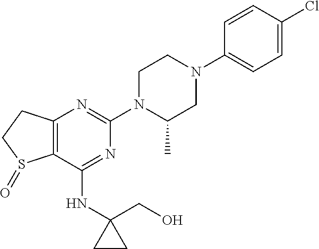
C12=C(C(NC3(CO)CC3)=NC(N3C(C)CN(C4=CC=C(Cl)C=C4)CC3)=N1)S(=O)CC2
